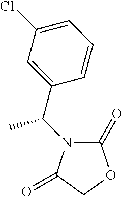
N1(C(C2=CC(Cl)=CC=C2)C)C(=O)OCC1=O
